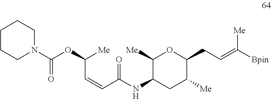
N(C1C([Me])OC(CC=C([Bpin])[Me])C([Me])C1)C(=O)C=CC(OC(N1CCCCC1)=O)[Me]
